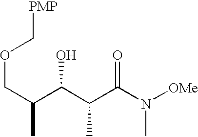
C(C(C(C(C(N([OMe])C)=O)C)O)C)OC[PMP]
